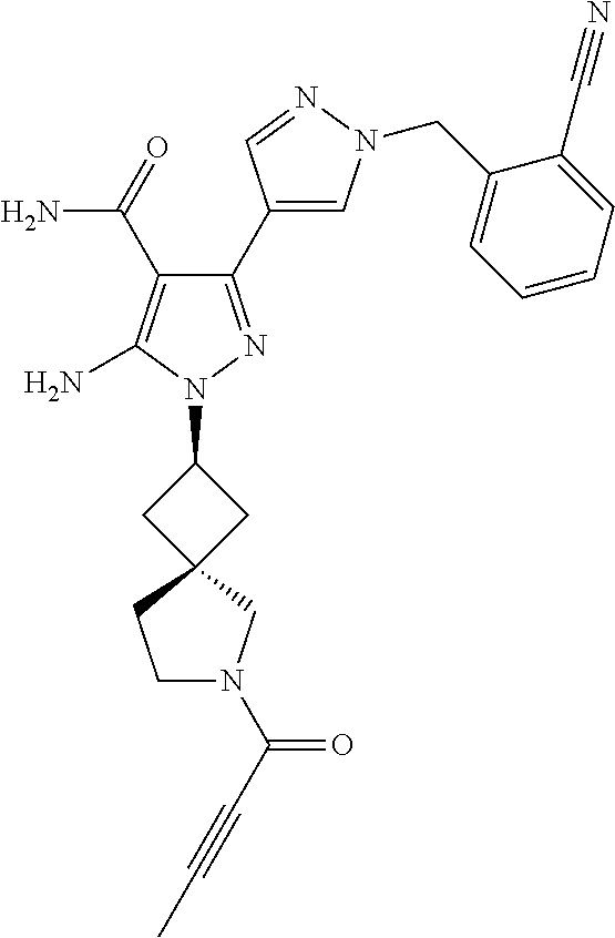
C1(C(N)=O)=C(N)N(C2CC3(C2)CCN(C(C#CC)=O)C3)N=C1C1=CN(CC2=CC=CC=C2C#N)N=C1
